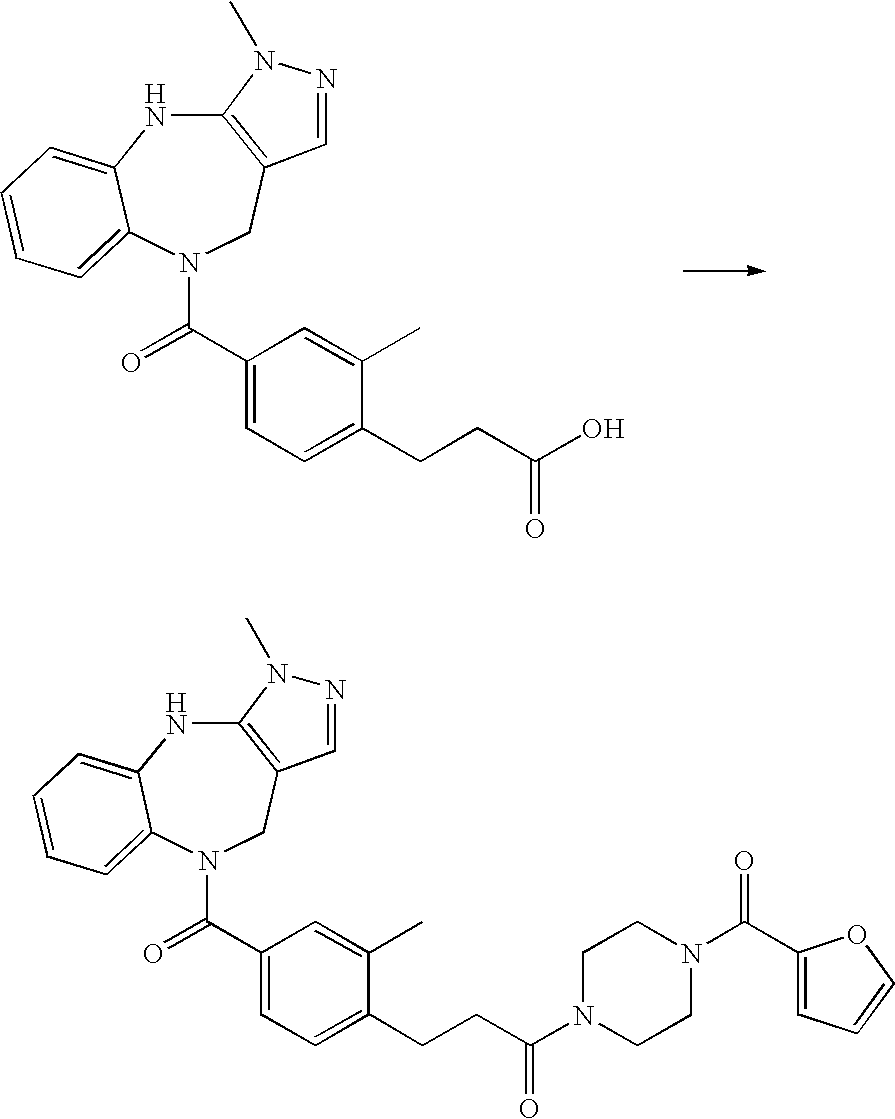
C12=C(CN(C(=O)C3=CC=C(CCC(O)=O)C(C)=C3)C3=CC=CC=C3N1)C=NN2C.C12=C(CN(C(=O)C3=CC=C(CCC(N4CCN(C(C5=CC=CO5)=O)CC4)=O)C(C)=C3)C3=CC=CC=C3N1)C=NN2C
